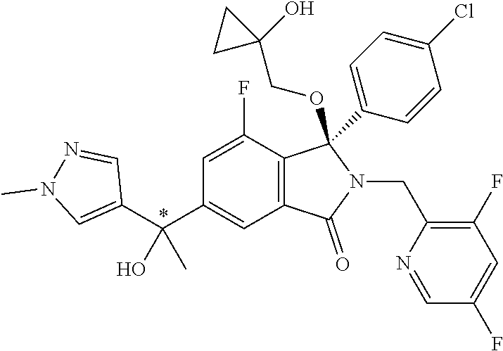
C1=C(F)C2=C(C=C1C(C1=CN(C)N=C1)(O)C)C(=O)N(CC1=C(F)C=C(F)C=N1)C2(C1=CC=C(Cl)C=C1)OCC1(O)CC1
